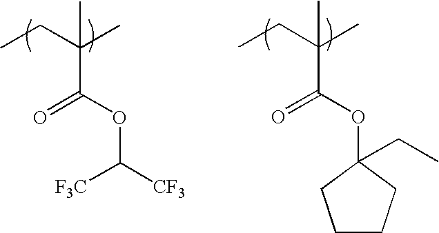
CCC(C)(C)C(OC([CF3])[F3C])=O.CCC(C)(C)C(OC1(CC)CCCC1)=O
